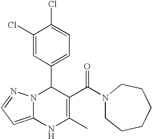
C1(Cl)=CC(C2N3C(=CC=N3)NC(C)=C2C(N2CCCCCC2)=O)=CC=C1Cl
